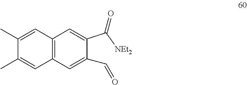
C12=C(C=C(C=O)C(C([NEt2])=O)=C1)C=C(C)C(C)=C2
